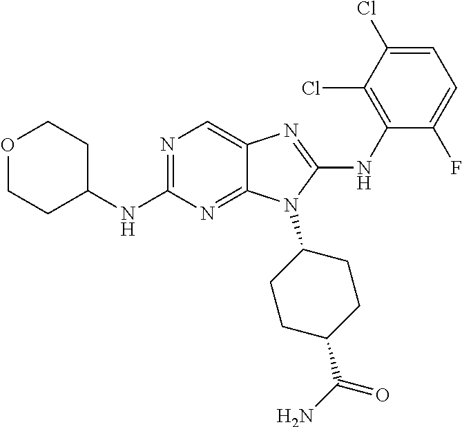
N1=C(NC2CCOCC2)N=C2C(=C1)N=C(NC1=C(Cl)C(Cl)=CC=C1F)N2C1CCC(C(N)=O)CC1
